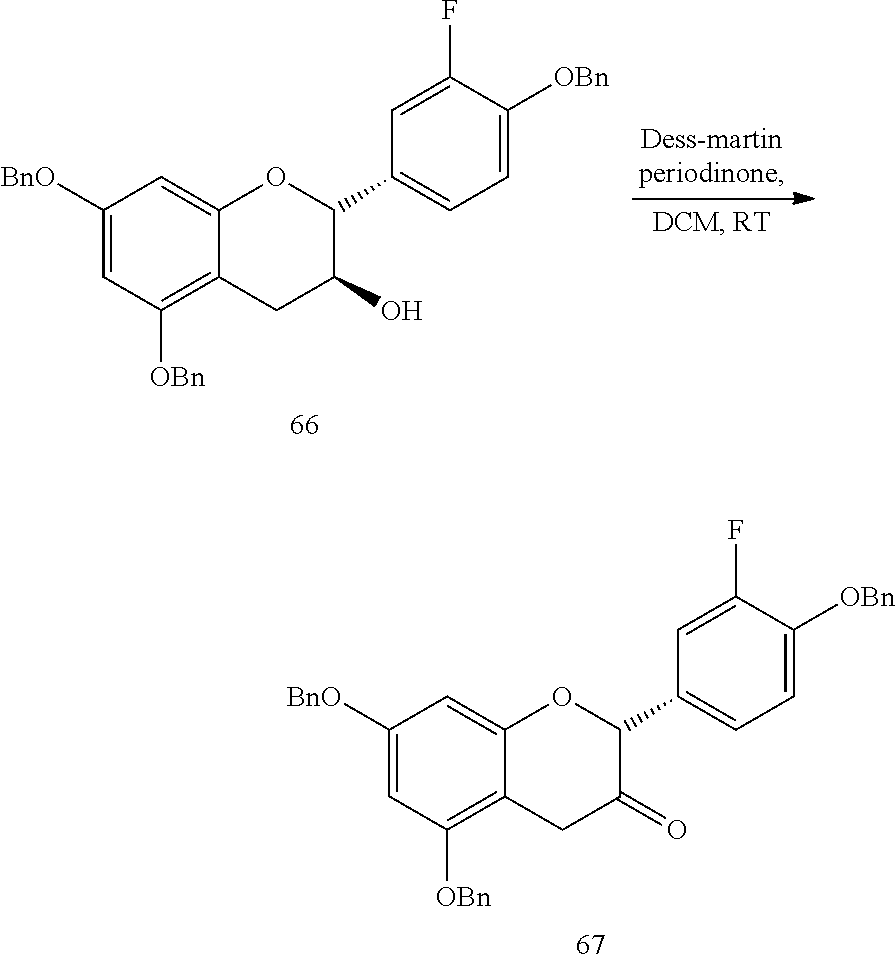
C1([BnO])=CC([OBn])=C2C(=C1)OC(C1=CC=C([OBn])C(F)=C1)C(=O)C2.C1([BnO])=CC([OBn])=C2C(=C1)OC(C1=CC=C([OBn])C(F)=C1)C(O)C2
